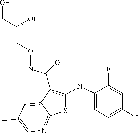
C1(F)=CC(I)=CC=C1NC1=C(C(NOCC(CO)O)=O)C2=CC(C)=CN=C2S1
